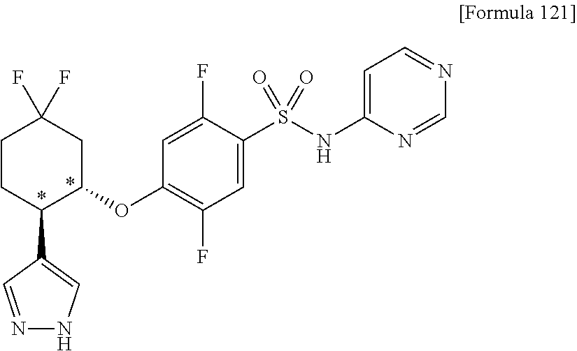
C1CC(C2=CNN=C2)C(OC2=C(F)C=C(S(NC3=CC=NC=N3)(=O)=O)C(F)=C2)CC1(F)F
